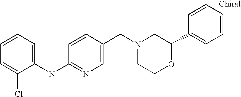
C1(NC2=NC=C(CN3CCOC(C4=CC=CC=C4)C3)C=C2)=CC=CC=C1Cl
